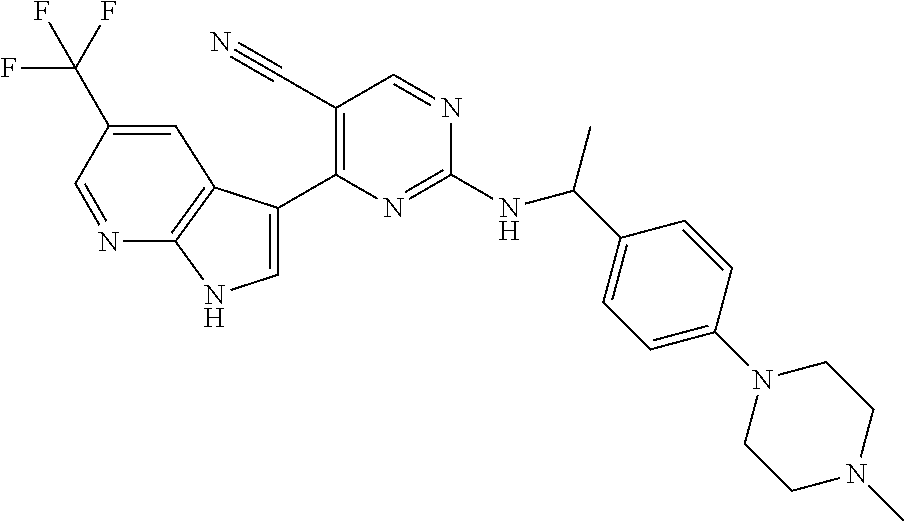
C1=C(C(F)(F)F)C=NC2=C1C(C1=C(C#N)C=NC(NC(C3=CC=C(N4CCN(C)CC4)C=C3)C)=N1)=CN2
